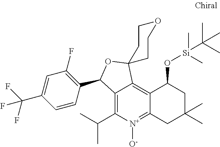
C12=C(C(C)C)[N+]([O-])=C3C(=C1C1(OC2C2=C(F)C=C(C(F)(F)F)C=C2)CCOCC1)C(O[Si](C(C)(C)C)(C)C)CC(C)(C)C3
